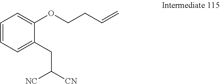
C1=CC=C(CC([NC])[CN])C(OCCC=C)=C1
